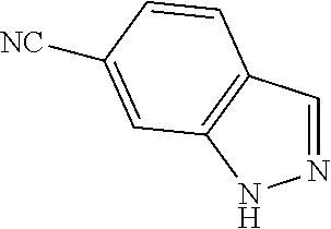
N1=CC2=C(N1)C=C([NC])C=C2
